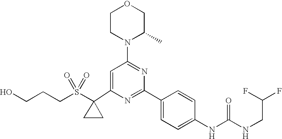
C1(C2(S(CCCO)(=O)=O)CC2)=CC(N2C(C)COCC2)=NC(C2=CC=C(NC(=O)NCC(F)F)C=C2)=N1
